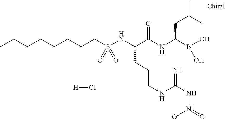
C(S(NC(C(NC(B(O)O)CC(C)C)=O)CCCNC(=N)N[N+]([O-])=O)(=O)=O)CCCCCCC.[H]Cl
